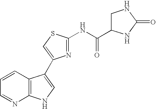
C1=CC2=C(N=C1)NC=C2C1=CSC(NC(=O)C2CNC(=O)N2)=N1
